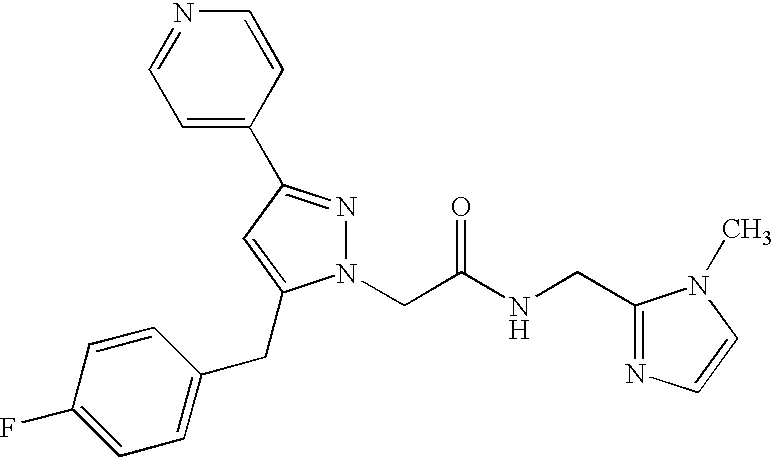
C1=C(C2=NN(CC(NCC3=NC=CN3C)=O)C(CC3=CC=C(F)C=C3)=C2)C=CN=C1
